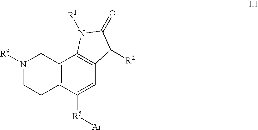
C12=C(C([R5][Ar])=CC3=C1N([R1])C(=O)C3[R2])CCN([R9])C2
